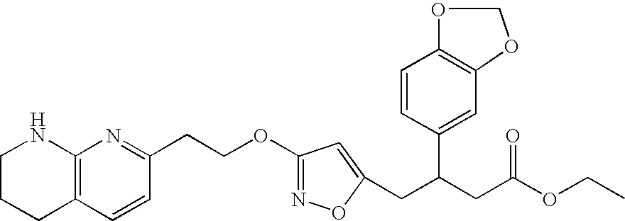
C(C(CC(OCC)=O)C1=CC2=C(C=C1)OCO2)C1=CC(OCCC2=NC3=C(C=C2)CCCN3)=NO1
